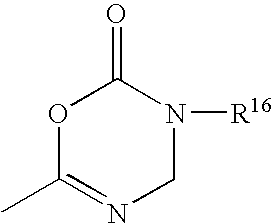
N1=C(C)OC(=O)N([R16])C1
